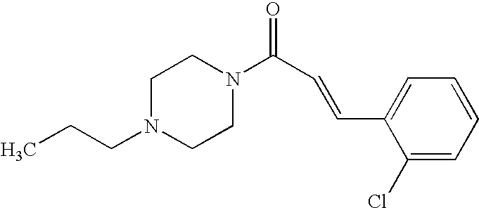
C(N1CCN(C(C=CC2=CC=CC=C2Cl)=O)CC1)CC
